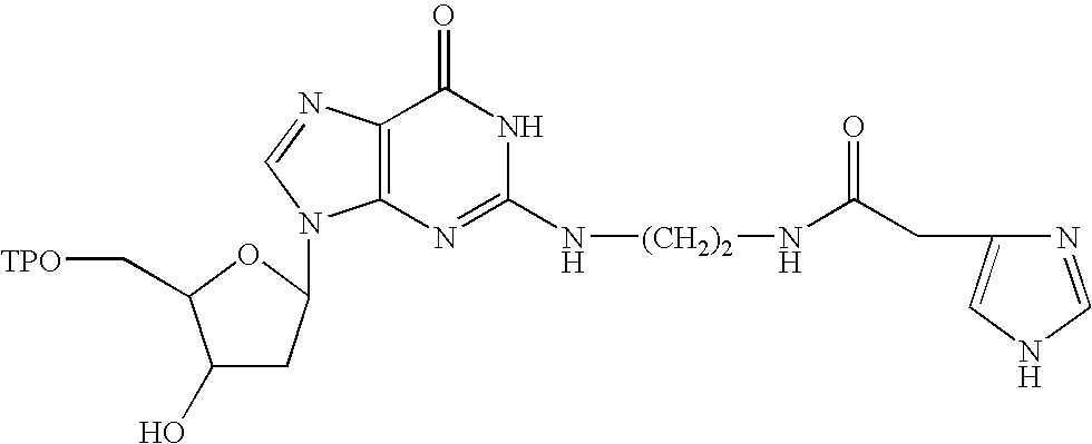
C(CC1=CNC=N1)(=O)N[(CH2)2]NC1=NC2=C(C(=O)N1)N=CN2C1CC(O)C(C[TPO])O1
